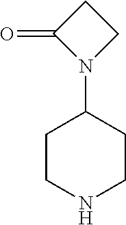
C1CNCCC1N1CCC1=O
